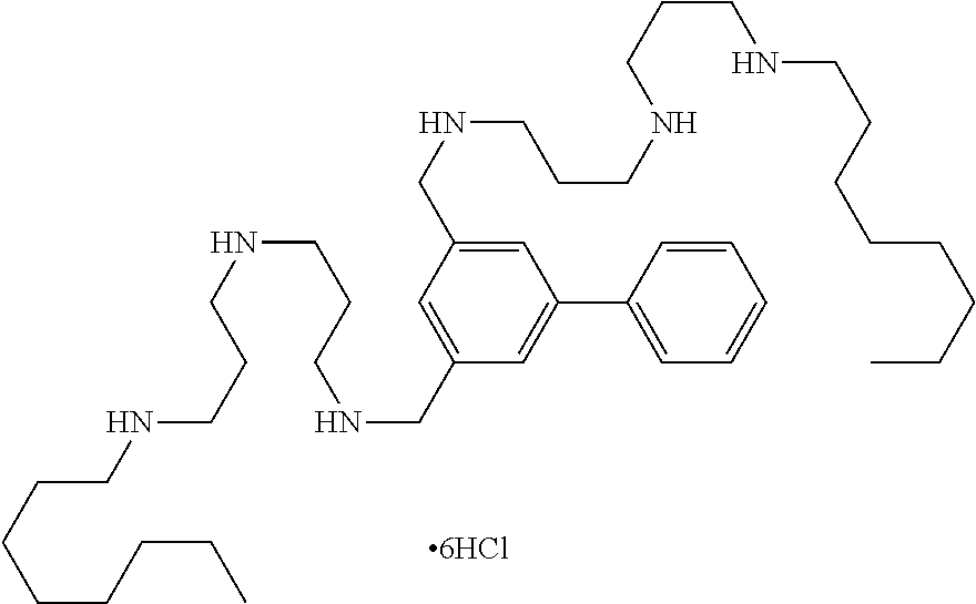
C1=C(CNCCCNCCCNCCCCCCCC)C=C(CNCCCNCCCNCCCCCCCC)C=C1C1=CC=CC=C1
